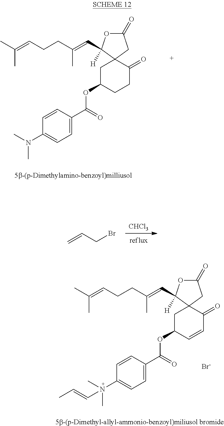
C(=CCCC(=CC1([H])OC(=O)CC12CC(OC(=O)C1=CC=C(N(C)C)C=C1)CCC2=O)C)(C)C.C=CCBr.[CHCl3].C(=CCCC(=CC1([H])OC(=O)CC12CC(OC(=O)C1=CC=C(N(C)(C)C=CC)C=C1)C=CC2=O)C)(C)C.[Br-]
